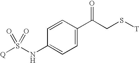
C1=C(C(CS[T])=O)C=CC(NS([Q])(=O)=O)=C1
